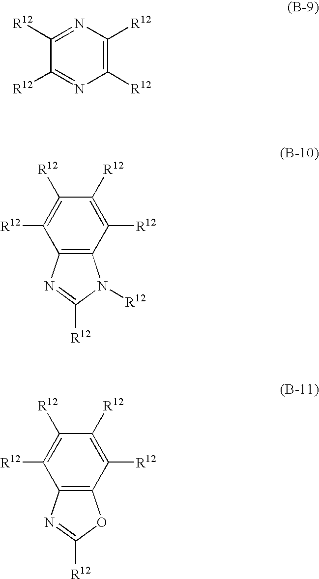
C1([R12])=C([R12])N=C([R12])C([R12])=N1.C12=C(N=C([R12])N1[R12])C([R12])=C([R12])C([R12])=C2[R12].C12=C(N=C([R12])O1)C([R12])=C([R12])C([R12])=C2[R12]
